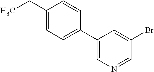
C1(C2=CN=CC(Br)=C2)=CC=C(CC)C=C1
